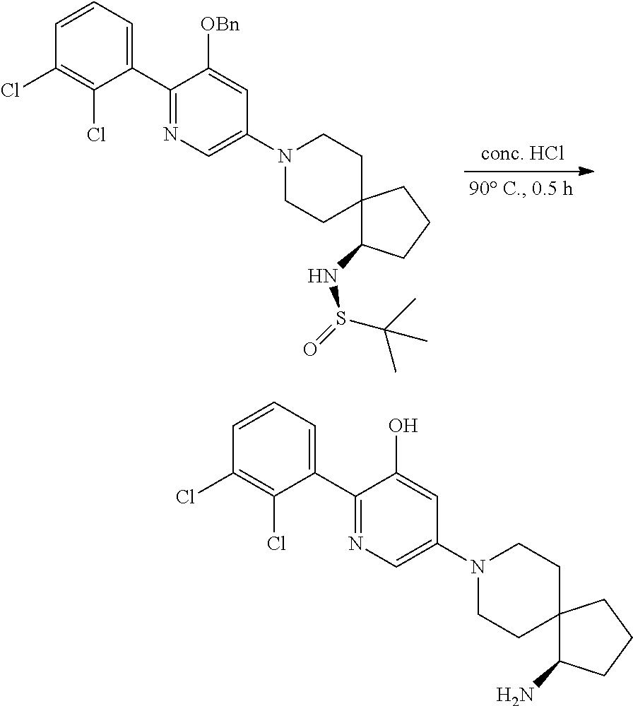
C1(C2=CC=CC(Cl)=C2Cl)=NC=C(N2CCC3(CC2)C(NS(=O)C(C)(C)C)CCC3)C=C1[OBn].C1(C2=CC=CC(Cl)=C2Cl)=NC=C(N2CCC3(CC2)C(N)CCC3)C=C1O
